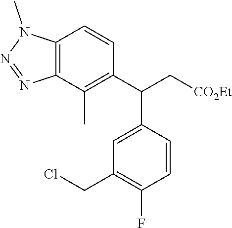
C1=C(C(C[CO2Et])C2=C(C)C3=C(C=C2)N(C)N=N3)C=CC(F)=C1CCl
